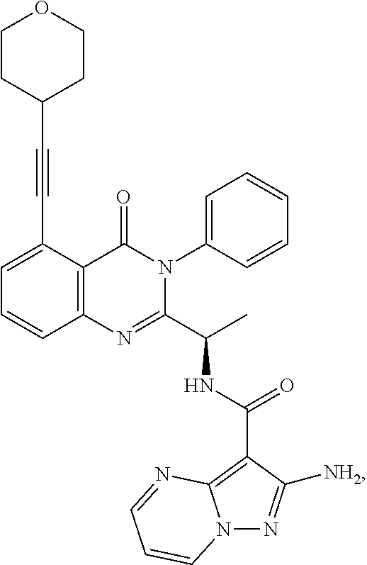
C(#CC1=CC=CC2=C1C(=O)N(C1=CC=CC=C1)C(C(C)NC(C1=C3N(N=C1[NH2])C=CC=N3)=O)=N2)C1CCOCC1
